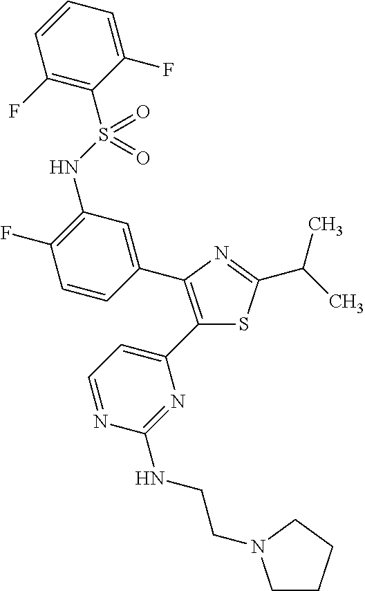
C1=CC=C(F)C(S(NC2=C(F)C=CC(C3=C(C4=CC=NC(NCCN5CCCC5)=N4)SC(C(C)C)=N3)=C2)(=O)=O)=C1F
